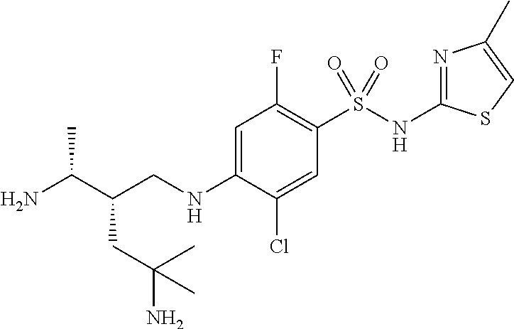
C(CNC1=CC(F)=C(S(NC2=NC(C)=CS2)(=O)=O)C=C1Cl)(C(N)C)CC(C)(N)C
